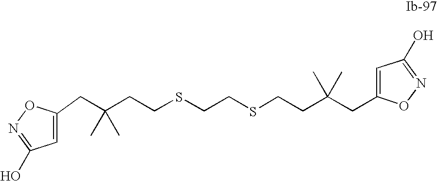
C1=C(CC(CCSCCSCCC(CC2=CC(O)=NO2)(C)C)(C)C)ON=C1O
